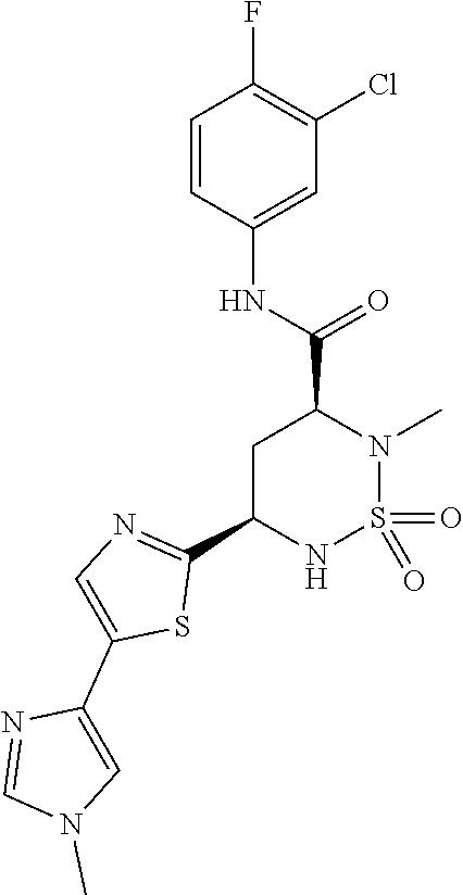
C1C(C2=NC=C(C3=CN(C)C=N3)S2)NS(=O)(=O)N(C)C1C(NC1=CC(Cl)=C(F)C=C1)=O
